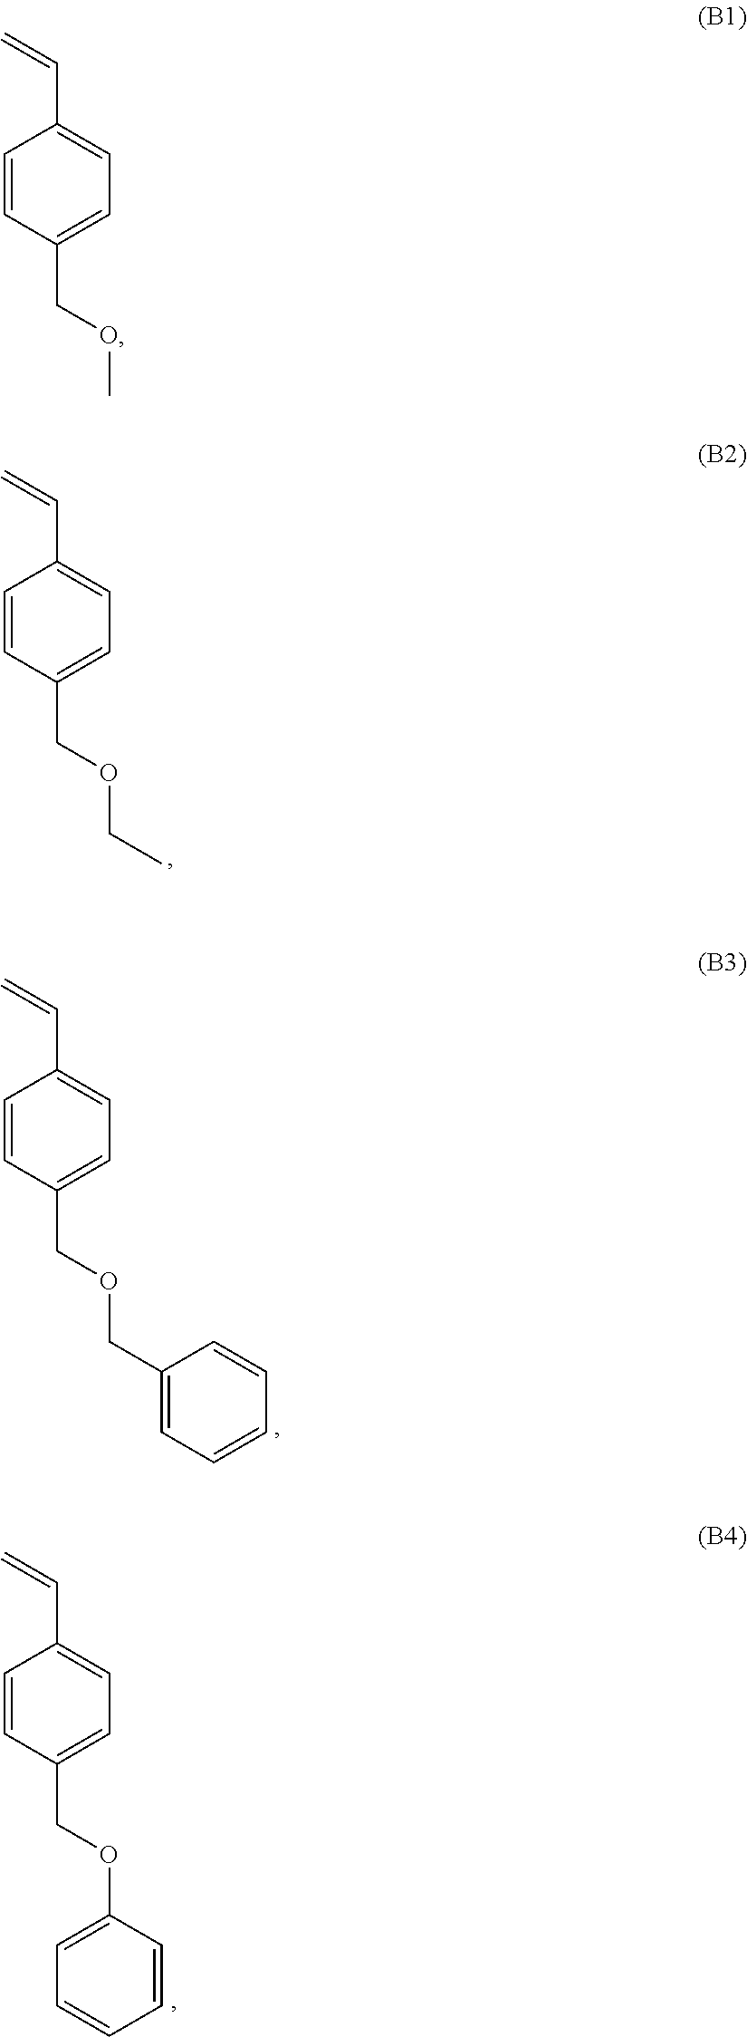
C1=CC(COCC2=CC=CC=C2)=CC=C1C=C.C1=CC(COCC)=CC=C1C=C.C1=CC(COC2=CC=CC=C2)=CC=C1C=C.C1=CC(COC)=CC=C1C=C
